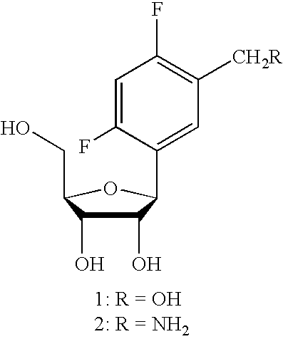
C1(O)C(O)C(CO)OC1C1=CC([CH2R])=C(F)C=C1F
